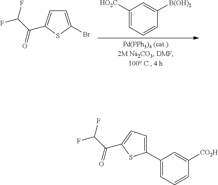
C1([HO2C])=CC=CC([B(OH)2])=C1.C1=C(Br)SC(C(C(F)F)=O)=C1.C1(C2=CC=CC([CO2H])=C2)=CC=C(C(C(F)F)=O)S1
